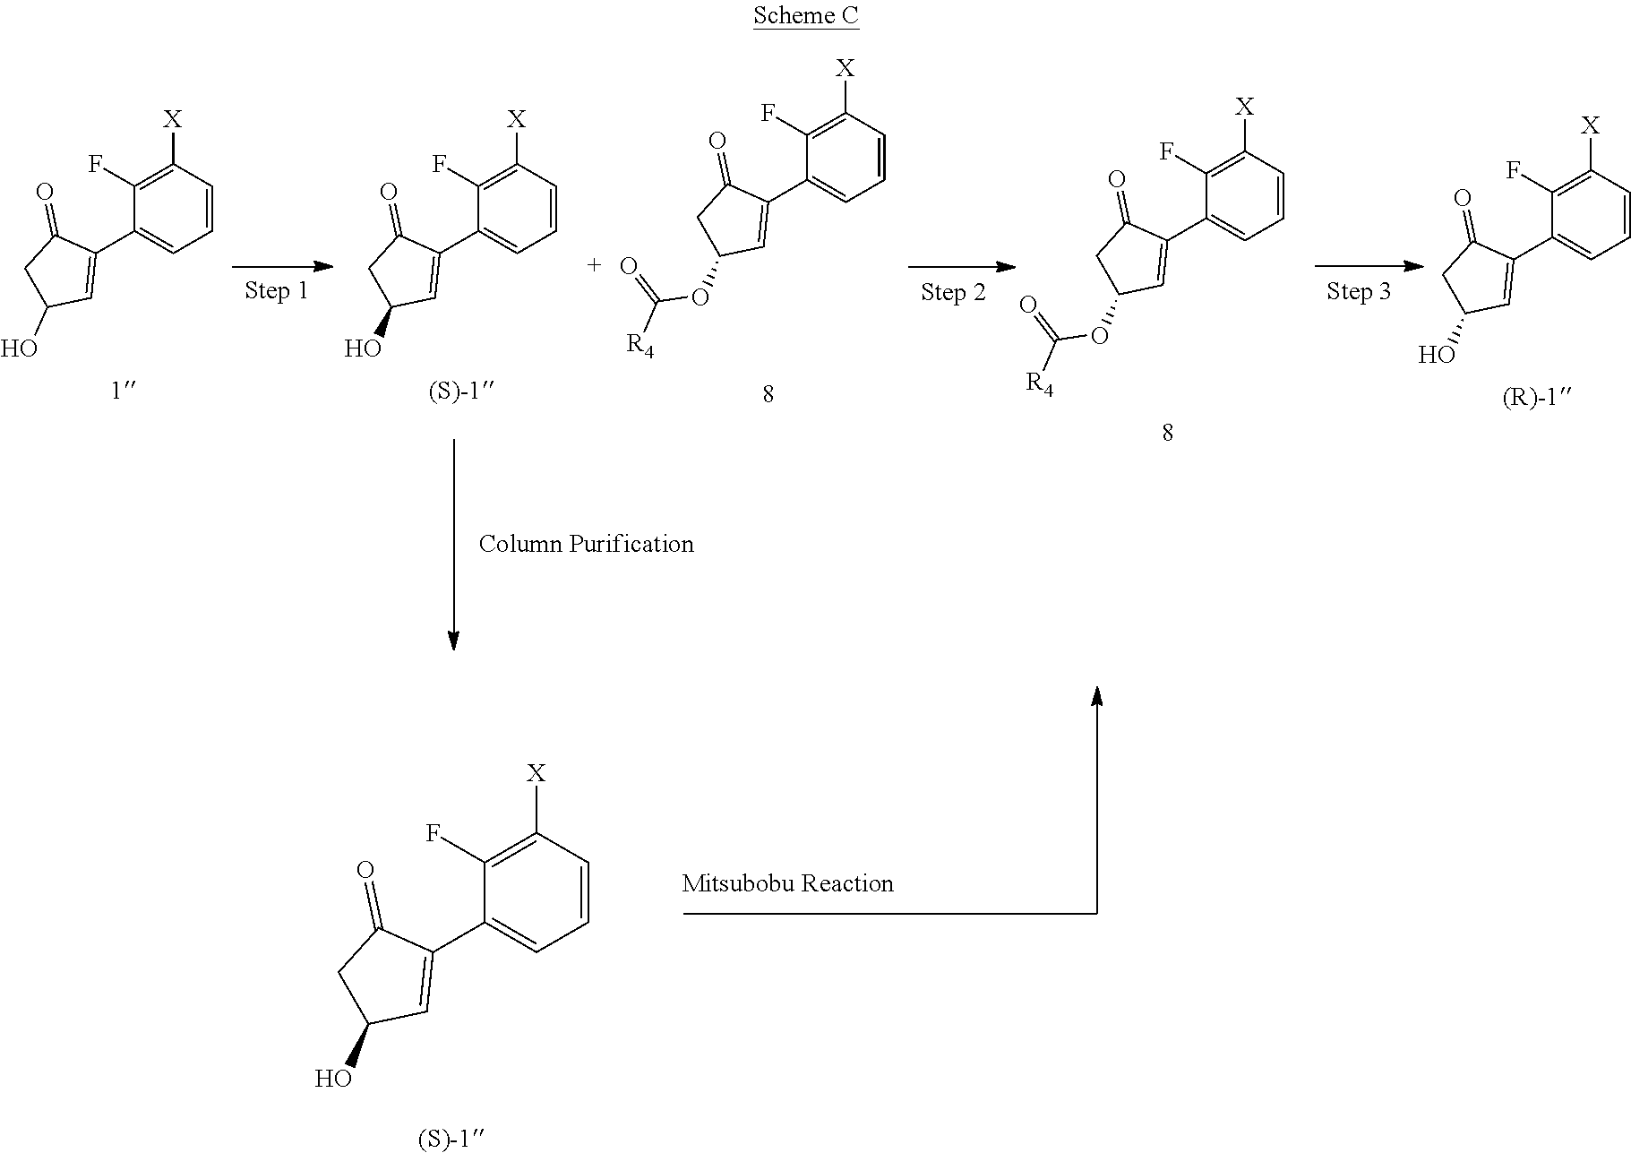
C1(C2=CC(O)CC2=O)=CC=CC([X])=C1F.C1(C2=CC(O)CC2=O)=CC=CC([X])=C1F.C1(C2=CC(OC(=O)[R4])CC2=O)=CC=CC([X])=C1F.C1(C2=CC(OC(=O)[R4])CC2=O)=CC=CC([X])=C1F.C1(C2=CC(O)CC2=O)=CC=CC([X])=C1F.C1(C2=CC(O)CC2=O)=CC=CC([X])=C1F
